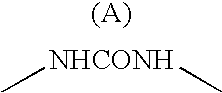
C[NHCONH]C
